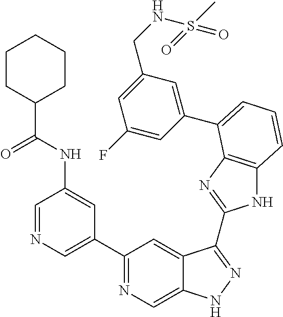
C1=NC=C(C2=NC=C3C(=C2)C(C2=NC4=C(N2)C=CC=C4C2=CC(CNS(C)(=O)=O)=CC(F)=C2)=NN3)C=C1NC(C1CCCCC1)=O
